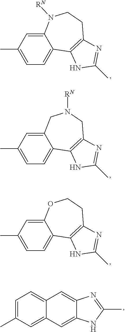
C1=C(C)C=C2C(=C1)C1=C(CCN2[RN])N=C(C)N1.C1=C(C)C=C2C(=C1)C1=C(CN([RN])C2)N=C(C)N1.C1=C(C)C=C2C(=C1)C1=C(CCO2)N=C(C)N1.C1=C(C)C=C2C(=C1)C=C1C(=C2)NC(C)=N1
